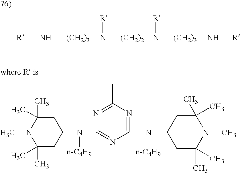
C1(C)(C)CC(N(C2=NC(N(C3CC(C)(C)N(C)C(C)(C)C3)[n-C4H9])=NC(C)=N2)[n-C4H9])CC(C)(C)N1C.[R]N[(CH2)3]N([(CH2)2]N([R])[(CH2)3]N[R])[R]
